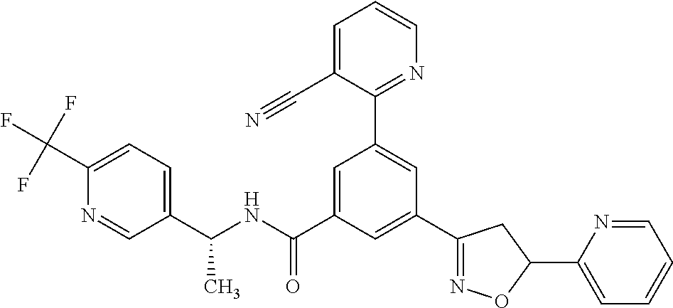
C1(C(NC(C2=CC(C3=NC=CC=C3C#N)=CC(C3=NOC(C4=CC=CC=N4)C3)=C2)=O)C)=CC=C(C(F)(F)F)N=C1
